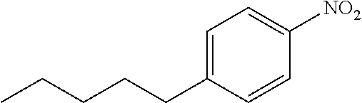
C(CCC1=CC=C([NO2])C=C1)CC
